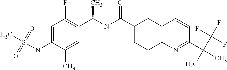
C1=C(NS(C)(=O)=O)C(C)=CC(C(NC(C2CCC3=C(C2)C=CC(C(C)(C(F)(F)F)C)=N3)=O)C)=C1F
